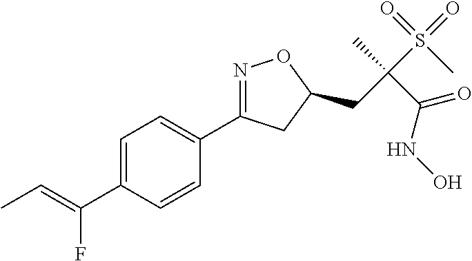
C1=C(C(=CC)F)C=CC(C2=NOC(CC(S(=O)(=O)C)(C)C(=O)NO)C2)=C1
